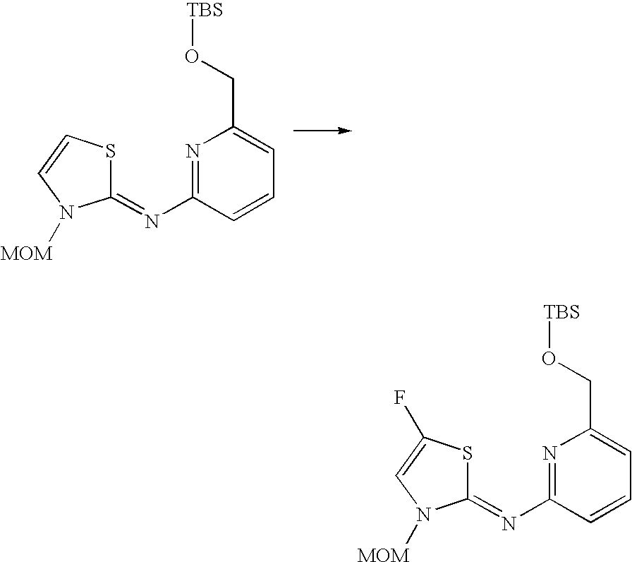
N1=C(N=C2SC=CN2[MOM])C=CC=C1CO[TBS].N1=C(N=C2SC(F)=CN2[MOM])C=CC=C1CO[TBS]
